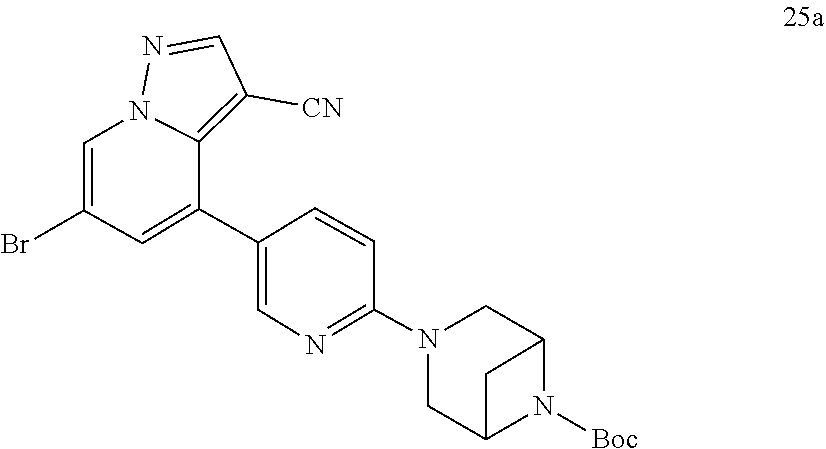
C1(Br)=CN2C(=C([CN])C=N2)C(C2=CN=C(N3CC4CC(C3)N4[Boc])C=C2)=C1
